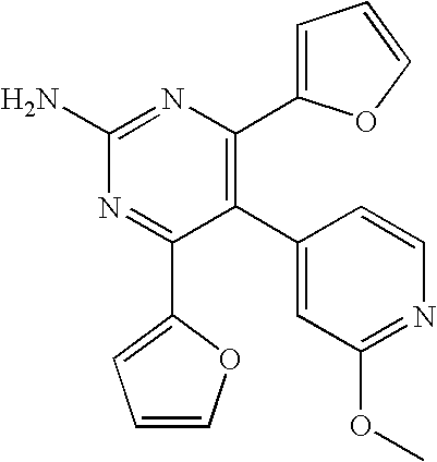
C1(C2=C(C3=CC=CO3)N=C(N)N=C2C2=CC=CO2)=CC(OC)=NC=C1
